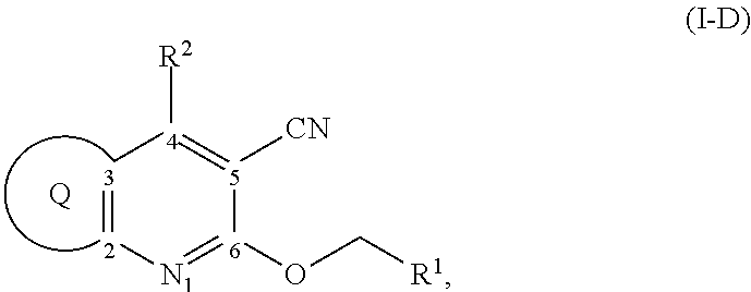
[3]1=[2][N1]=[6](OC[R1])[5]([CN])=[4]1[R2].[Q]
